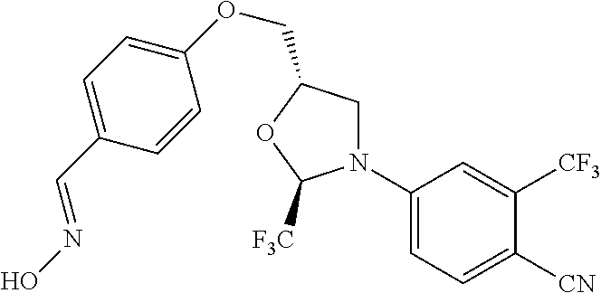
N1(C2=CC=C([CN])C([CF3])=C2)CC(COC2=CC=C(C=NO)C=C2)OC1[F3C]
